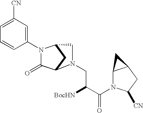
C1(N2C(=O)C3CC2CN3CC([BocHN])C(=O)N2C3C(CC2[CN])C3)=CC([CN])=CC=C1
